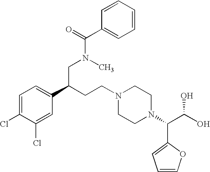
C1=COC(C(N2CCN(CCC(C3=CC=C(Cl)C(Cl)=C3)CN(C(=O)C3=CC=CC=C3)C)CC2)C(O)O)=C1
